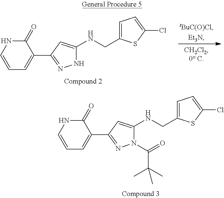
C1=CNC(=O)C(C2=NNC(NCC3=CC=C(Cl)S3)=C2)=C1.C1=CNC(=O)C(C2=NN(C(=O)C(C)(C)C)C(NCC3=CC=C(Cl)S3)=C2)=C1
